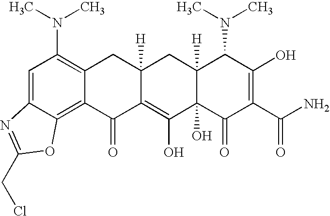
C1=C2C(=C3C(=C1N(C)C)CC1([H])C(=C(O)C4(O)C([H])(C1)C(N(C)C)C(O)=C(C(N)=O)C4=O)C3=O)OC(CCl)=N2
